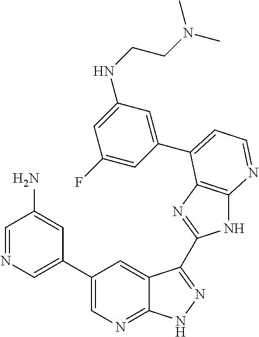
C1=NC=C(C2=CN=C3C(=C2)C(C2=NC4=C(N2)N=CC=C4C2=CC(NCCN(C)C)=CC(F)=C2)=NN3)C=C1N
